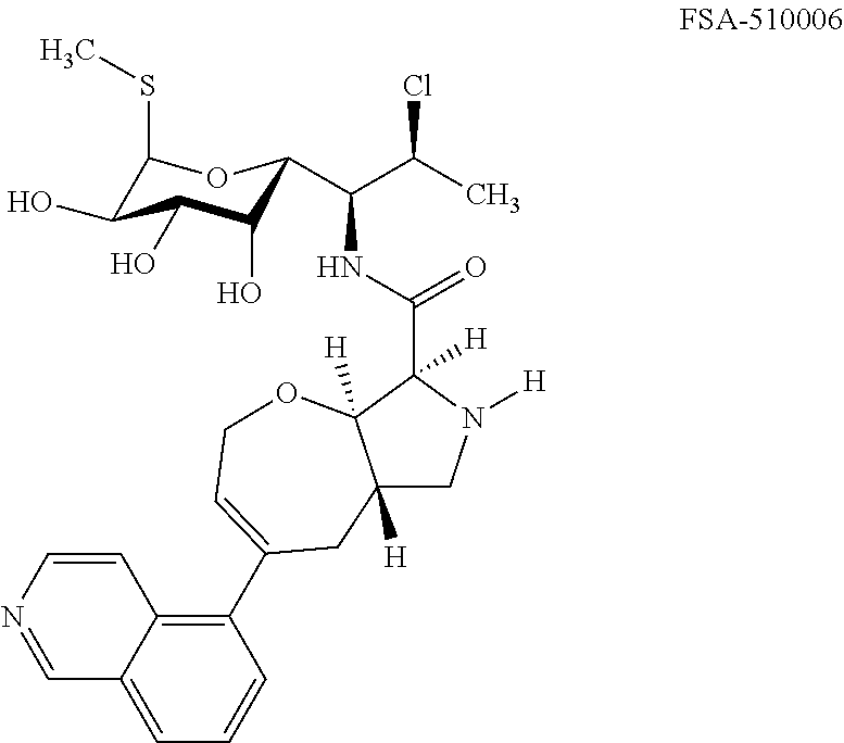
C1(SC)C(O)C(O)C(O)C(C(C(Cl)C)NC(=O)C2([H])N([H])CC3([H])C2([H])OCC=C(C2=C4C(=CC=C2)C=NC=C4)C3)O1
